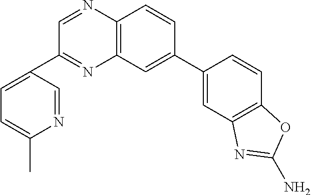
C1=C(C2=CC3=C(N=CC(C4=CC=C(C)N=C4)=N3)C=C2)C=CC2=C1N=C(N)O2
